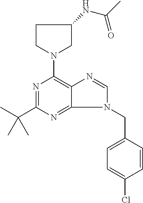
C1CN(C2=C3C(=NC(C(C)(C)C)=N2)N(CC2=CC=C(Cl)C=C2)C=N3)CC1NC(C)=O
